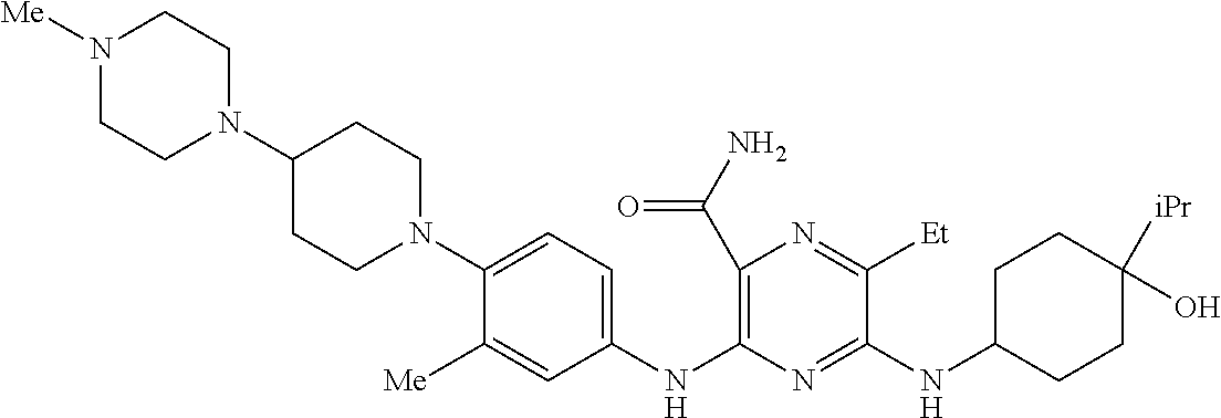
C1(C(N)=O)=C(NC2=CC=C(N3CCC(N4CCN([Me])CC4)CC3)C([Me])=C2)N=C(NC2CCC(O)([iPr])CC2)C([Et])=N1
